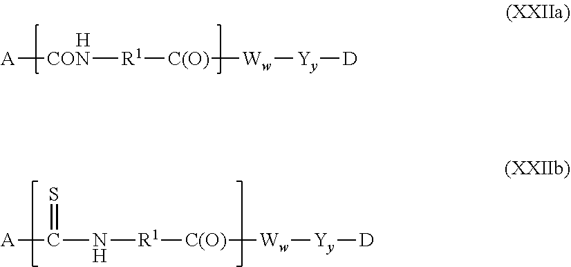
[A][CON][R1][C(O)][Ww][Yy][D].[H].[R1]([C(O)][Ww][Yy][D])NC(=S)[A]
